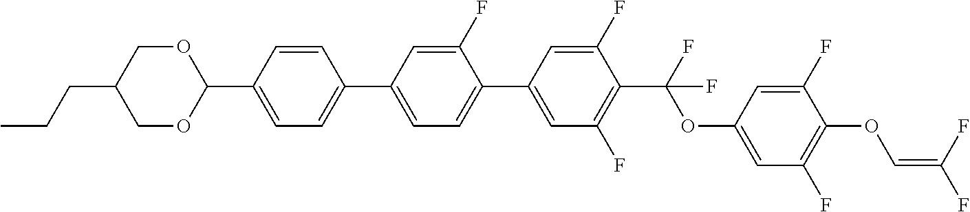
C1OC(C2=CC=C(C3=CC=C(C4=CC(F)=C(C(OC5=CC(F)=C(OC=C(F)F)C(F)=C5)(F)F)C(F)=C4)C(F)=C3)C=C2)OCC1CCC
